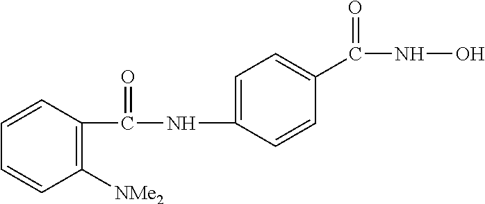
C1(NC(C2=C([NMe2])C=CC=C2)=O)=CC=C(C(NO)=O)C=C1
